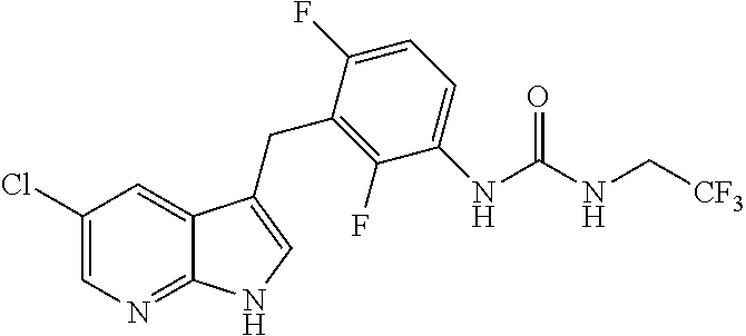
C1(Cl)=CN=C2C(=C1)C(CC1=C(F)C(NC(=O)NC[CF3])=CC=C1F)=CN2
